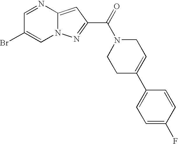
C1=NC2=CC(C(=O)N3CCC(C4=CC=C(F)C=C4)=CC3)=NN2C=C1Br
